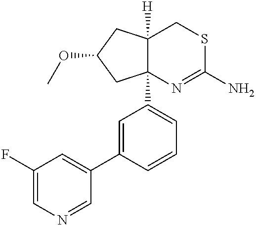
C1(F)=CN=CC(C2=CC(C34N=C(N)SCC3([H])CC(OC)C4)=CC=C2)=C1
